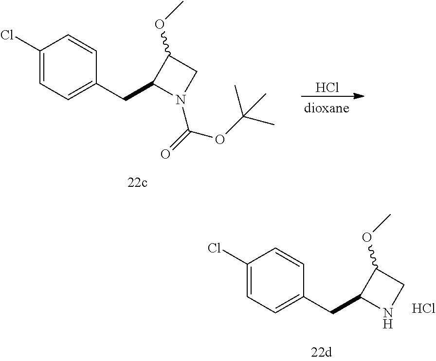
C1(Cl)=CC=C(CC2N(C(=O)OC(C)(C)C)CC2OC)C=C1.Cl.C1(Cl)=CC=C(CC2NCC2OC)C=C1.Cl
